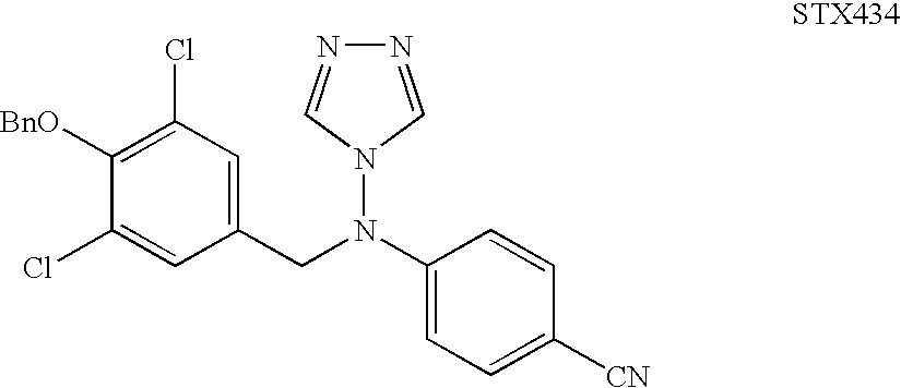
C1=C([CN])C=CC(N(CC2=CC(Cl)=C([BnO])C(Cl)=C2)N2C=NN=C2)=C1
